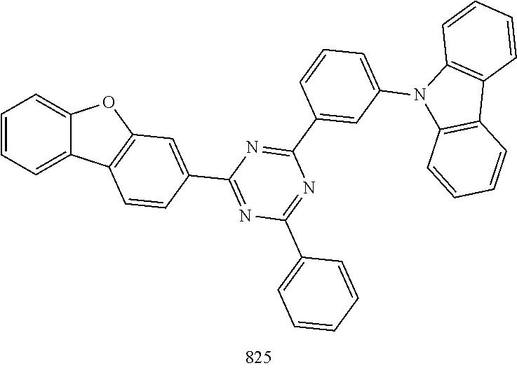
C1=CC=C2C(=C1)OC1=C2C=CC(C2=NC(C3=CC=CC=C3)=NC(C3=CC(N4C5=C(C6=C4C=CC=C6)C=CC=C5)=CC=C3)=N2)=C1
